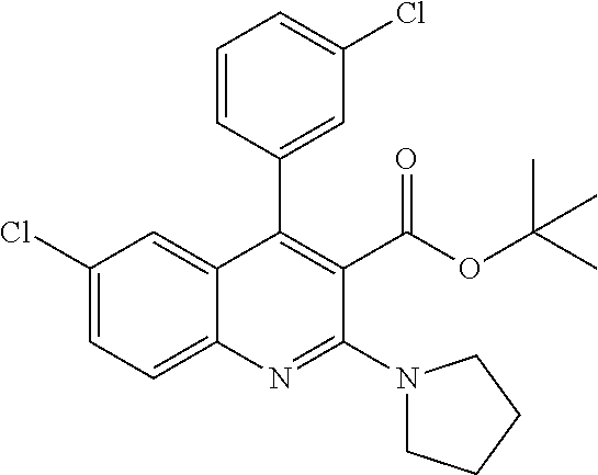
C1(Cl)=CC=C2C(=C1)C(C1=CC(Cl)=CC=C1)=C(C(OC(C)(C)C)=O)C(N1CCCC1)=N2
